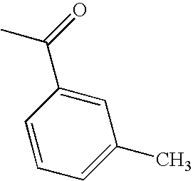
CC(=O)C1=CC(C)=CC=C1
